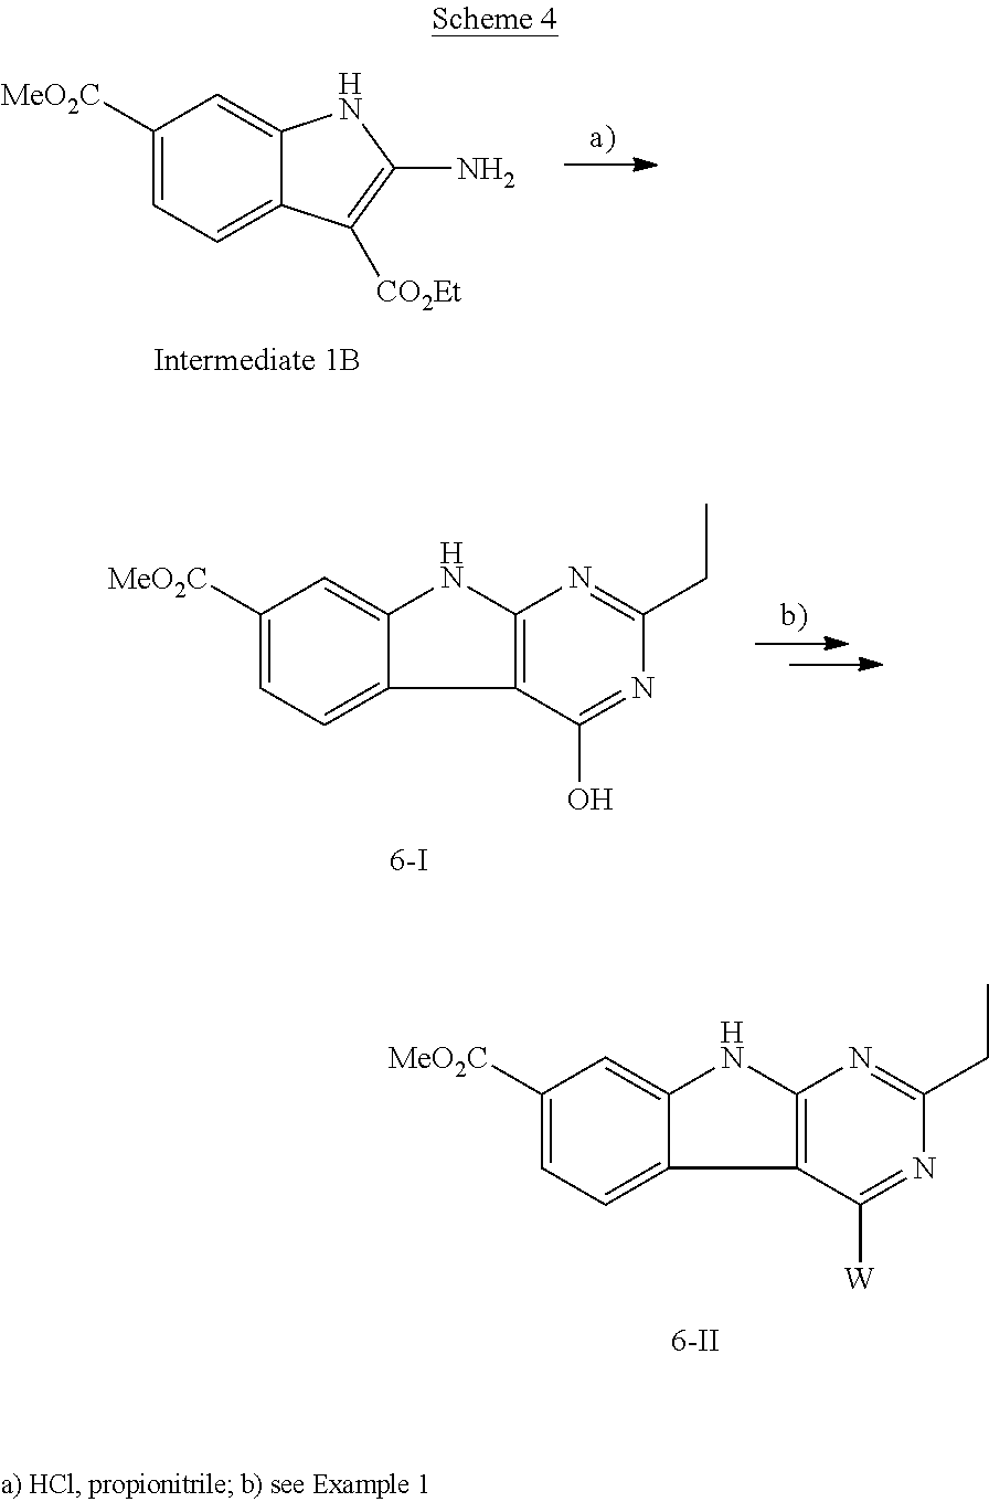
C1([MeO2C])=CC=C2C(=C1)NC1=C2C([W])=NC(CC)=N1.C1([MeO2C])=CC=C2C(=C1)NC(N)=C2[CO2Et].C1([MeO2C])=CC=C2C(=C1)NC1=C2C(O)=NC(CC)=N1
